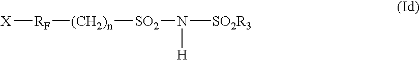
[X][RF][(CH2)n][SO2]N([H])[SO2R3]
